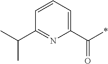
C1(C(*)=O)=CC=CC(C(C)C)=N1
